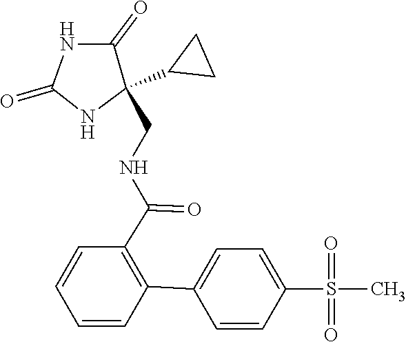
S(C)(=O)(=O)C1=CC=C(C2=C(C(NCC3(C4CC4)C(=O)NC(=O)N3)=O)C=CC=C2)C=C1
